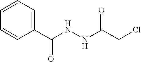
C1(C(NNC(CCl)=O)=O)=CC=CC=C1
